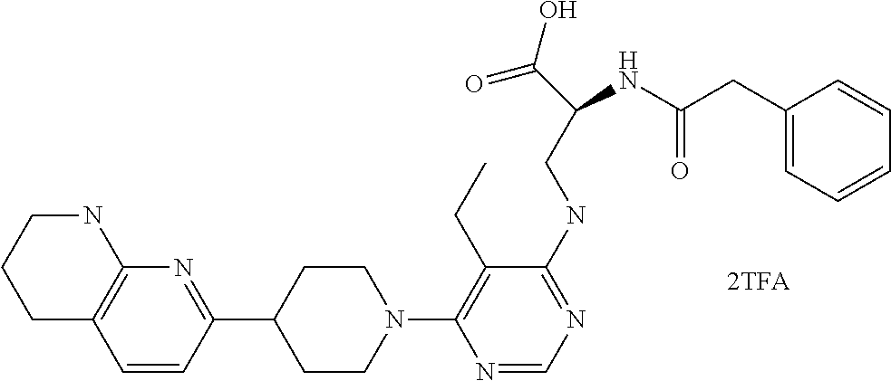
N1(C2=C(CC)C(NCC(C(=O)O)NC(=O)CC3=CC=CC=C3)=NC=N2)CCC(C2=NC3=C(C=C2)CCCN3)CC1
